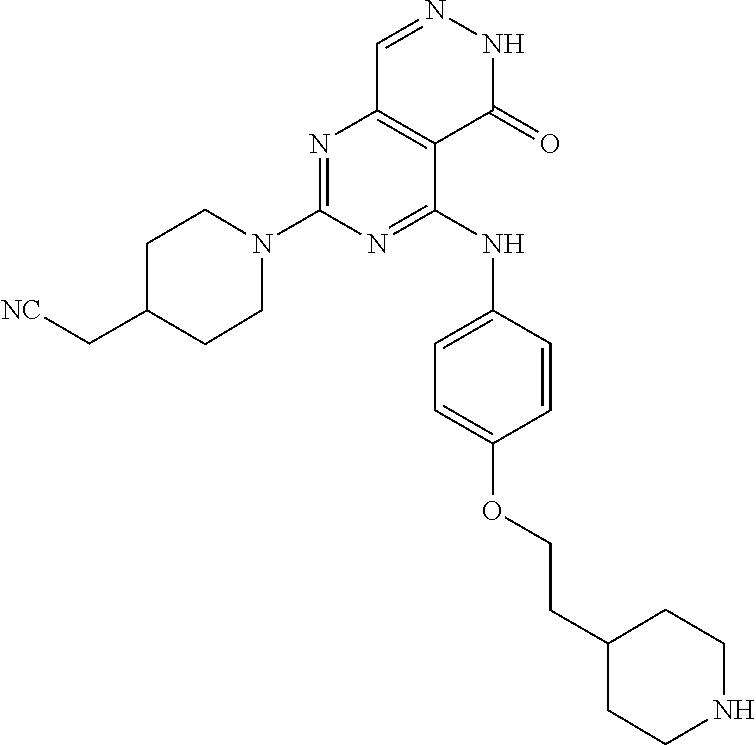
N1=C(N2CCC(C[NC])CC2)N=C(NC2=CC=C(OCCC3CCNCC3)C=C2)C2=C1C=NNC2=O
